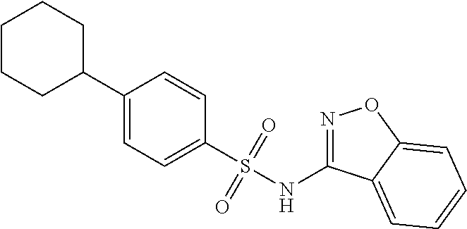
C1(C2CCCCC2)=CC=C(S(NC2=NOC3=CC=CC=C23)(=O)=O)C=C1
